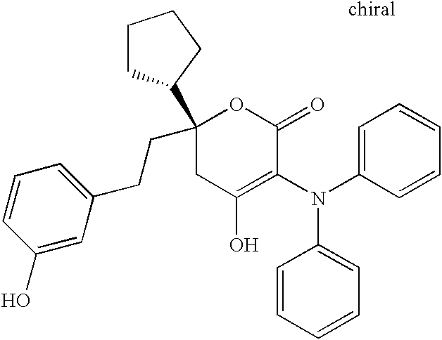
C1CC(C2(CCC3=CC=CC(O)=C3)CC(O)=C(N(C3=CC=CC=C3)C3=CC=CC=C3)C(=O)O2)CC1
